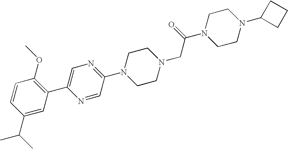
C1=CC(C(C)C)=CC(C2=CN=C(N3CCN(CC(N4CCN(C5CCC5)CC4)=O)CC3)C=N2)=C1OC
